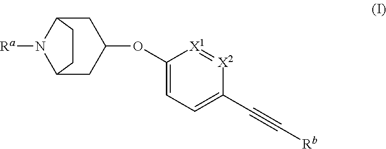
C12CC(OC3=CC=C(C#C[Rb])[X2]=[X1]3)CC(N1[Ra])CC2
